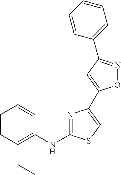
C1=CC(CC)=C(NC2=NC(C3=CC(C4=CC=CC=C4)=NO3)=CS2)C=C1
